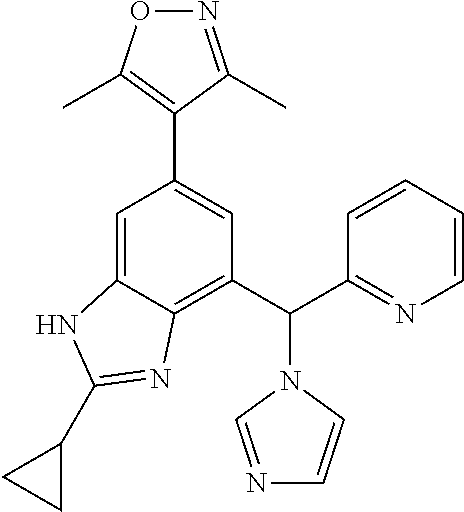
C1=C2C(=C(C(C3=NC=CC=C3)N3C=NC=C3)C=C1C1=C(C)ON=C1C)N=C(C1CC1)N2
